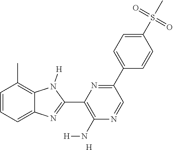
C1=CC=C2C(=C1C)N([H])C(C1=C(N[H])N=CC(C3=CC=C(S(=O)(=O)C)C=C3)=N1)=N2.[H]
